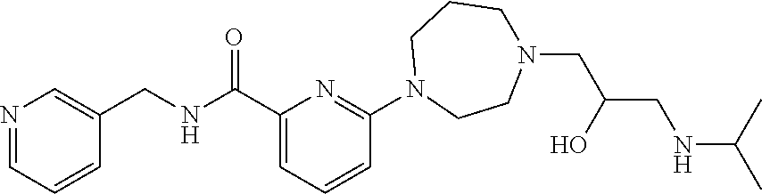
C1(C(NCC2=CN=CC=C2)=O)=CC=CC(N2CCN(CC(CNC(C)C)O)CCC2)=N1
